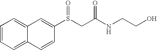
C1=CC=C2C(=C1)C=C(S(CC(NCCO)=O)=O)C=C2
